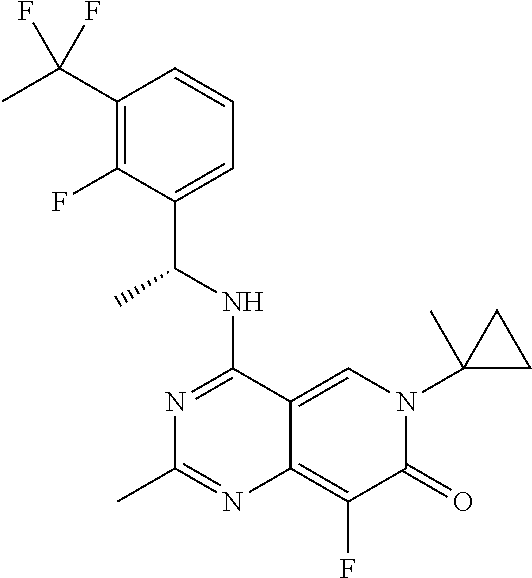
C1(C(C)(F)F)=C(F)C(C(NC2=NC(C)=NC3=C(F)C(=O)N(C4(C)CC4)C=C23)C)=CC=C1
